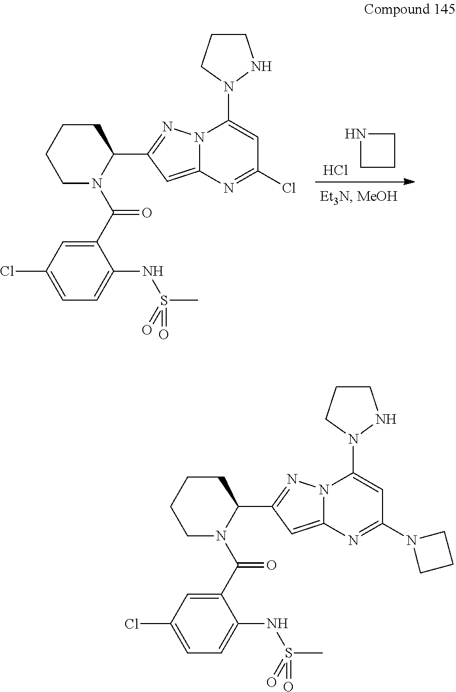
N1CCC1.Cl.C1(C(N2C(C3=NN4C(=C3)N=C(Cl)C=C4N3NCCC3)CCCC2)=O)=CC(Cl)=CC=C1NS(C)(=O)=O.C1(C(N2C(C3=NN4C(=C3)N=C(N3CCC3)C=C4N3NCCC3)CCCC2)=O)=CC(Cl)=CC=C1NS(C)(=O)=O
